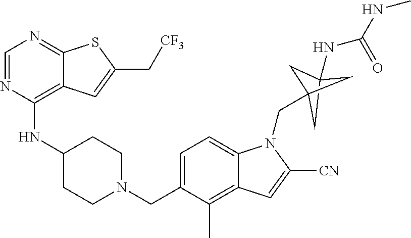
C1=NC(NC2CCN(CC3=CC=C4C(=C3C)C=C([CN])N4CC34CC(NC(=O)NC)(C3)C4)CC2)=C2C(=N1)SC(C[CF3])=C2
